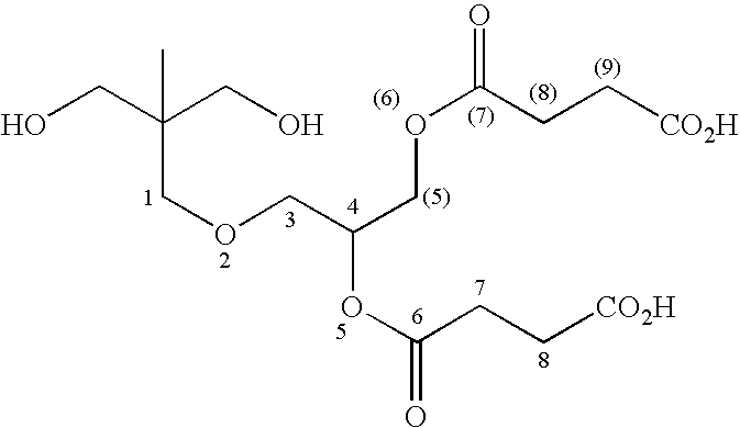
OCC(CO)(COCC(COC(CC[CO2H])=O)OC(CC[CO2H])=O)C
